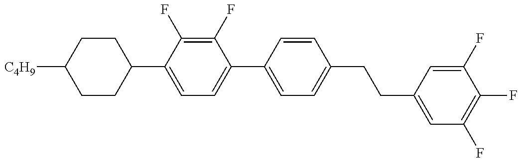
C1CC(C2=CC=C(C3=CC=C(CCC4=CC(F)=C(F)C(F)=C4)C=C3)C(F)=C2F)CCC1[C4H9]
